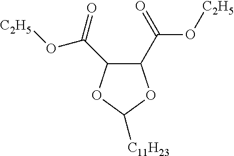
C1(C(O[C2H5])=O)C(C(=O)O[C2H5])OC([C11H23])O1
